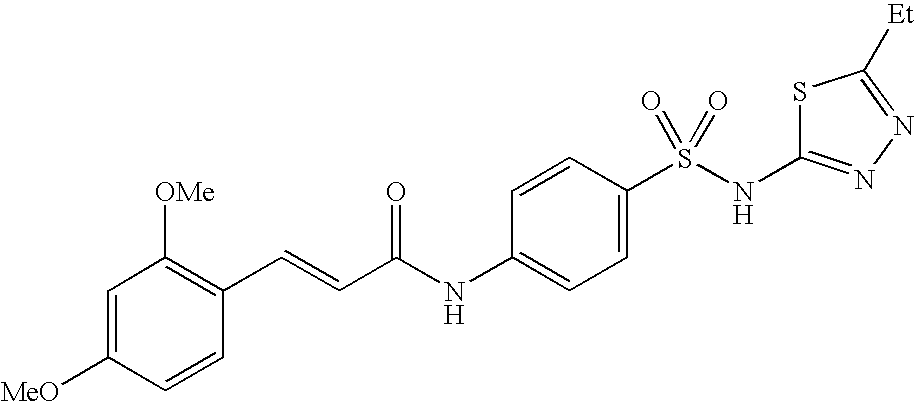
C1=C([MeO])C=CC(C=CC(NC2=CC=C(S(NC3=NN=C([Et])S3)(=O)=O)C=C2)=O)=C1[OMe]
